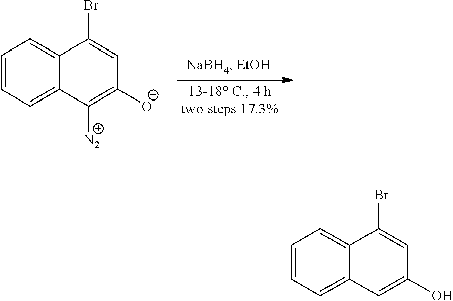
C1=CC=C2C(=C1)C(Br)=CC([O-])=C2[N2].C1=CC=C2C(=C1)C(Br)=CC(O)=C2
